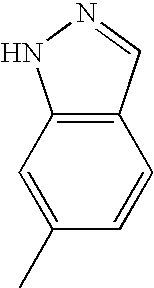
C12=C(C=C(C)C=C1)NN=C2
